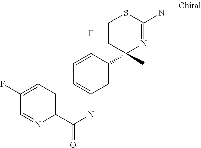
C1(F)=CCC(C(NC2=CC=C(F)C(C3(C)N=C(N)SCC3)=C2)=O)N=C1
